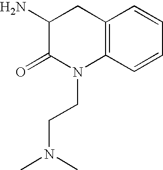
C1(N)C(=O)N(CCN(C)C)C2=C(C1)C=CC=C2
